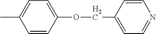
CC1=CC=C(OCC2=CC=NC=C2)C=C1
